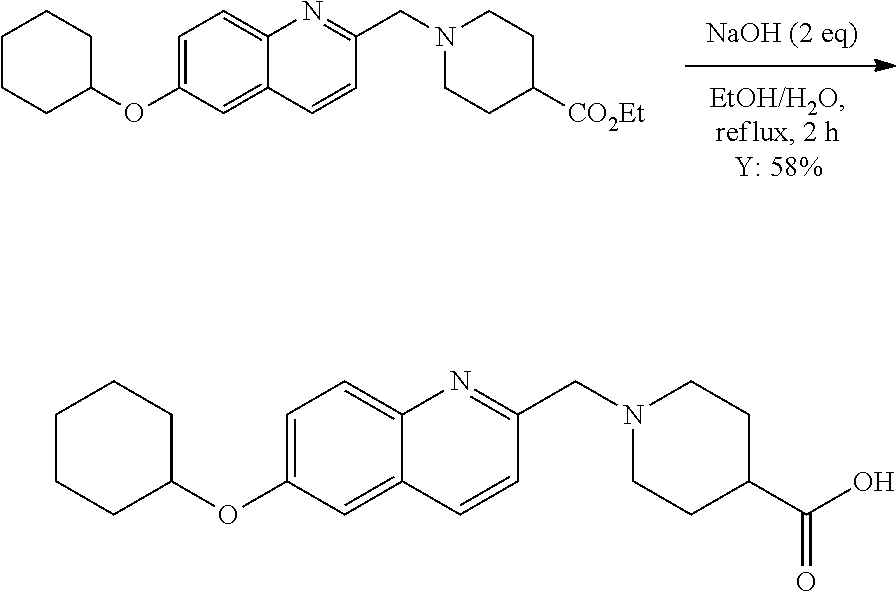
C1=C(OC2CCCCC2)C=C2C(=C1)N=C(CN1CCC([CO2Et])CC1)C=C2.C1=C(OC2CCCCC2)C=C2C(=C1)N=C(CN1CCC(C(O)=O)CC1)C=C2
